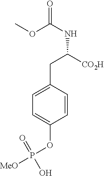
C1=CC(CC([CO2H])NC(=O)OC)=CC=C1OP([MeO])(=O)O
